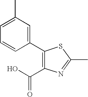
C1(C2=CC(C)=CC=C2)=C(C(O)=O)N=C(C)S1
